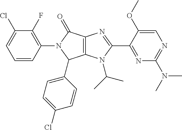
C12=C(N(C(C)C)C(C3=NC(N(C)C)=NC=C3OC)=N1)C(C1=CC=C(Cl)C=C1)N(C1=C(F)C(Cl)=CC=C1)C2=O
